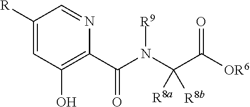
C1([R])=CC(O)=C(C(N(C(C([OR6])=O)([R8b])[R8a])[R9])=O)N=C1
